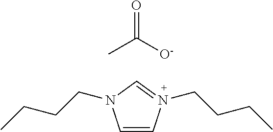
C1=CN(CCCC)=CN1CCCC.O=C(C)[O-]
